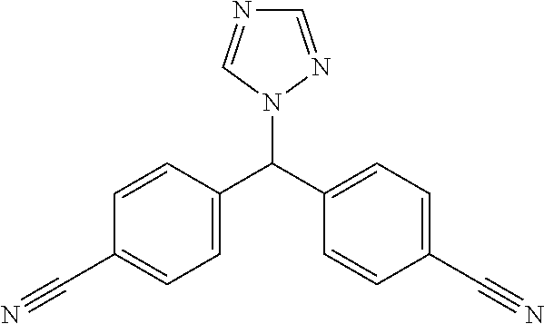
C1=C(C(C2=CC=C(C#N)C=C2)N2N=CN=C2)C=CC(C#N)=C1
